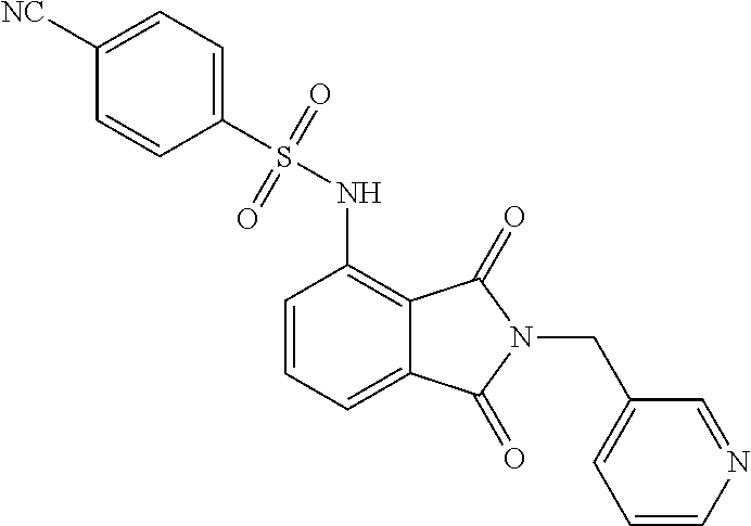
C1=CN=CC(CN2C(=O)C3=C(NS(=O)(=O)C4=CC=C([NC])C=C4)C=CC=C3C2=O)=C1
